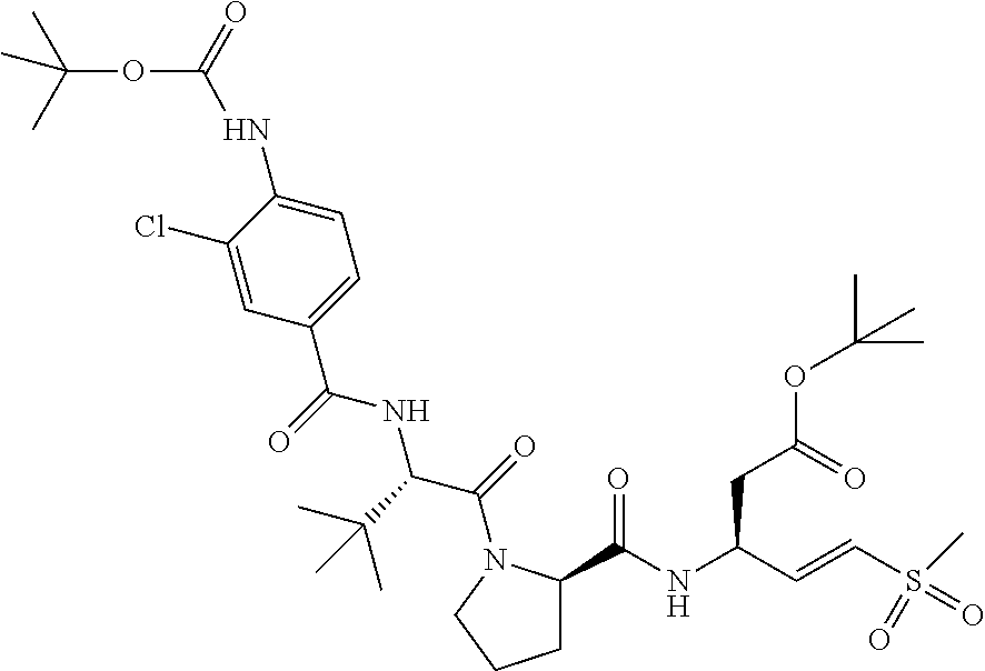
C1C(C(NC(C=CS(=O)(=O)C)CC(OC(C)(C)C)=O)=O)N(C(C(NC(C2=CC=C(NC(OC(C)(C)C)=O)C(Cl)=C2)=O)C(C)(C)C)=O)CC1
